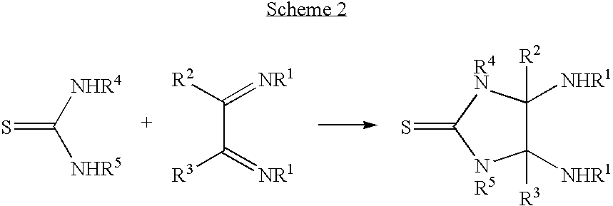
S=C([NHR5])[NHR4].C(C(=[NR1])[R3])(=[NR1])[R2].C1([NHR1])([R2])C([NHR1])([R3])[NR5]C(=S)[R4N]1
